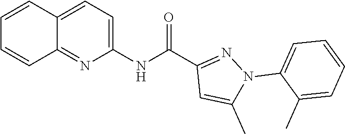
C1=CC2=CC=C(NC(C3=NN(C4=CC=CC=C4C)C(C)=C3)=O)N=C2C=C1
